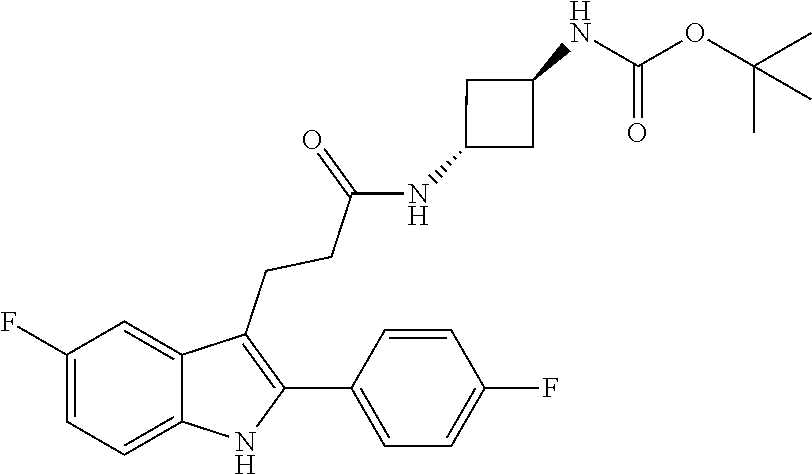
C1=CC(F)=CC=C1C1=C(CCC(=O)NC2CC(NC(OC(C)(C)C)=O)C2)C2=CC(F)=CC=C2N1
